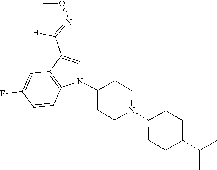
N1(C2CCN(C3CCC(C(C)C)CC3)CC2)C=C(C(=NOC)[H])C2=C1C=CC(F)=C2
